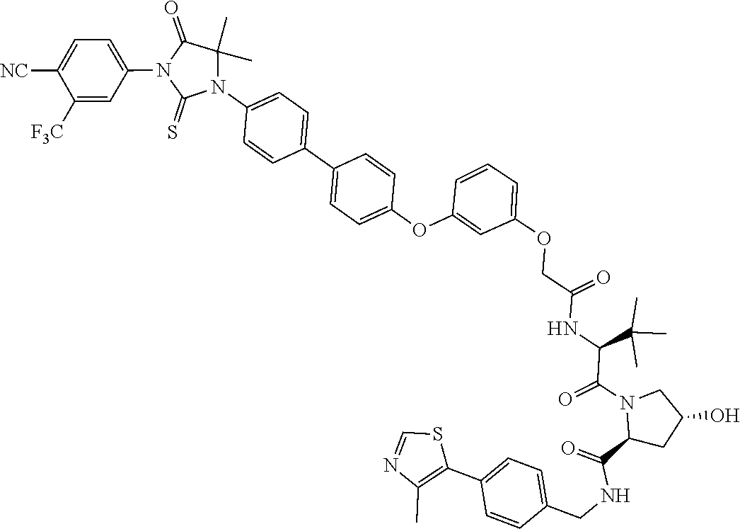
C1(C2=C(C)N=CS2)=CC=C(CNC(=O)C2CC(O)CN2C(=O)C(NC(COC2=CC=CC(OC3=CC=C(C4=CC=C(N5C(C)(C)C(=O)N(C6=CC=C([NC])C([F3C])=C6)C5=S)C=C4)C=C3)=C2)=O)C(C)(C)C)C=C1
